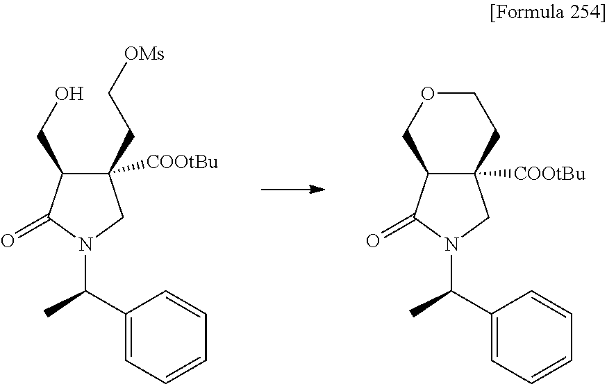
C1(C(C)N2CC(CC[OMs])([COOtBu])C(CO)C2=O)=CC=CC=C1.C1(C(C)N2CC3([COOtBu])C(C2=O)COCC3)=CC=CC=C1
